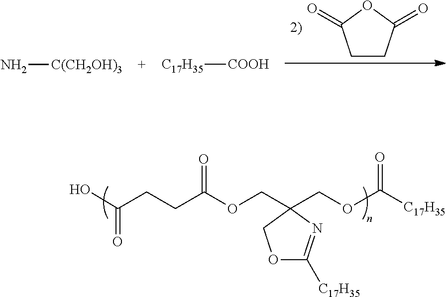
C1CC(=O)OC1=O.N[C(CH2OH)3].[C17H35][COOH].OC(CCC(OCC1(COC([C17H35])=O)COC([C17H35])=N1)=O)=O
